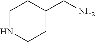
C1NCCC(CN)C1
